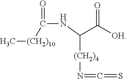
[(CH2)4](C(C([OH])=O)NC(=O)[(CH2)10]C)N=C=S
